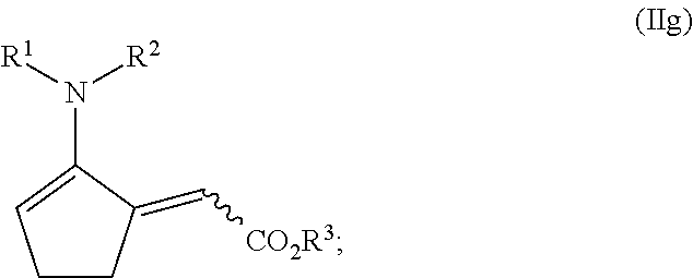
C1CC(=C[CO2R3])C(N([R1])[R2])=C1
